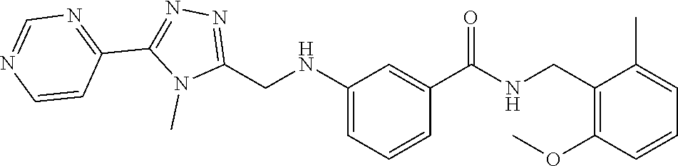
C1(NCC2=NN=C(C3=NC=NC=C3)N2C)=CC=CC(C(NCC2=C(OC)C=CC=C2C)=O)=C1
